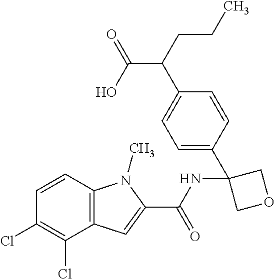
C12=C(C=CC(Cl)=C1Cl)N(C)C(C(NC1(C3=CC=C(C(C(=O)O)CCC)C=C3)COC1)=O)=C2
